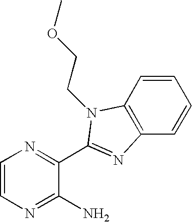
C1=CN=C(N)C(C2=NC3=C(C=CC=C3)N2CCOC)=N1
